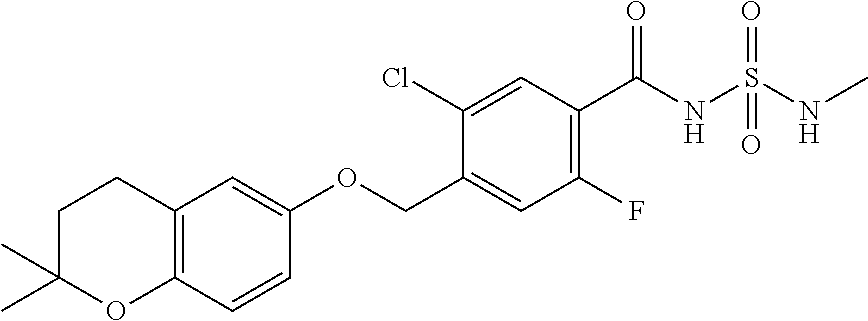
C(C1=CC(F)=C(C(NS(NC)(=O)=O)=O)C=C1Cl)OC1=CC2=C(C=C1)OC(C)(C)CC2
